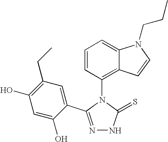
N1=C(C2=CC(CC)=C(O)C=C2O)N(C2=C3C(=CC=C2)N(CCC)C=C3)C(=S)N1
